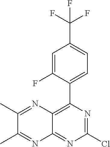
C12=C(C3=CC=C(C(F)(F)F)C=C3F)N=C(Cl)N=C1N=C(C)C(C)=N2
